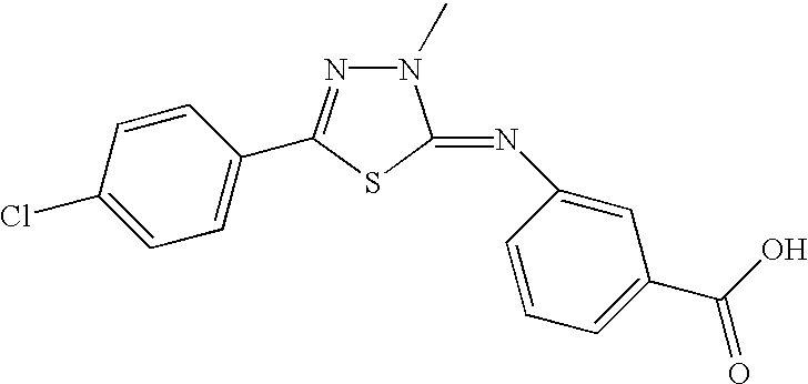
C1=C(Cl)C=CC(C2=NN(C)C(=NC3=CC(C(O)=O)=CC=C3)S2)=C1
